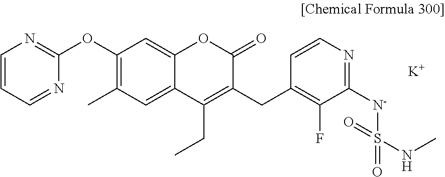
C1(OC2=NC=CC=N2)=C(C)C=C2C(=C1)OC(=O)C(CC1=C(F)C([N-]S(=O)(NC)=O)=NC=C1)=C2CC.[K]
